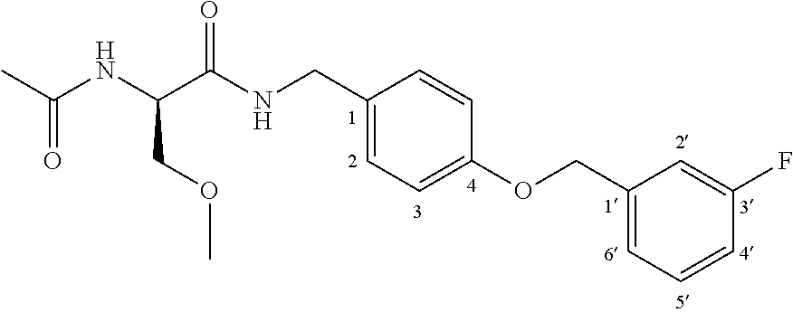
CC(NC(C(NCC1=CC=C(OCC2=CC=CC(F)=C2)C=C1)=O)COC)=O
